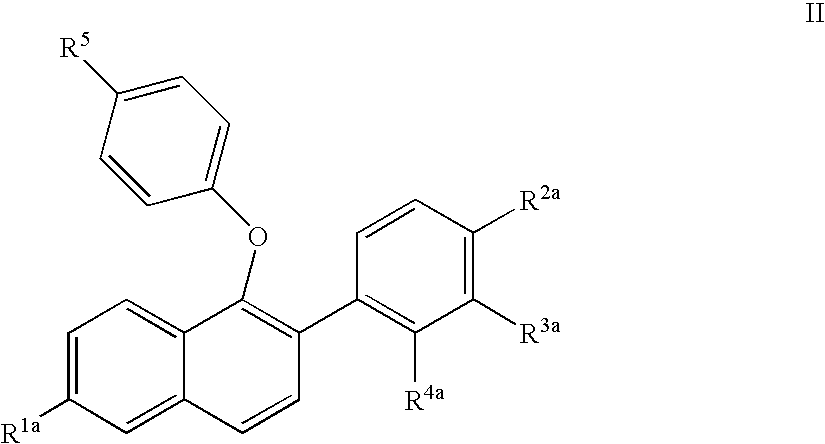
O(C1=C(C2=C([R4a])C([R3a])=C([R2a])C=C2)C=CC2=CC([R1a])=CC=C12)C1=CC=C([R5])C=C1
